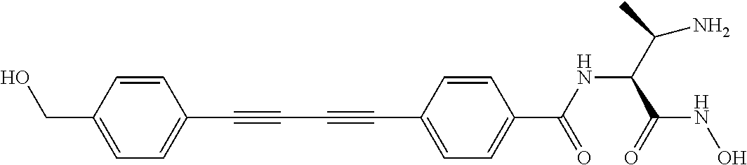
C1=CC(CO)=CC=C1C#CC#CC1=CC=C(C(NC(C(N)C)C(=O)NO)=O)C=C1
